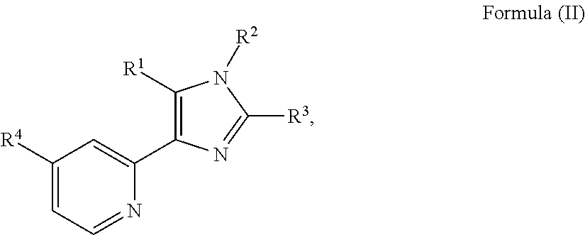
C1([R4])=CC=NC(C2=C([R1])N([R2])C([R3])=N2)=C1
